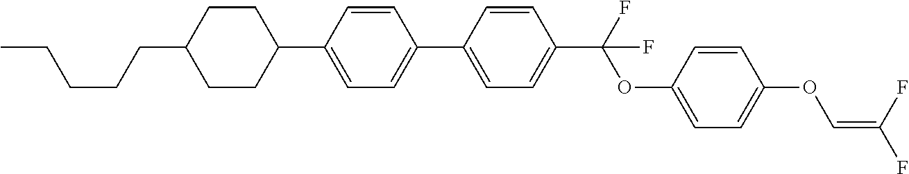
C1CC(C2=CC=C(C3=CC=C(C(F)(OC4=CC=C(OC=C(F)F)C=C4)F)C=C3)C=C2)CCC1CCCCC
